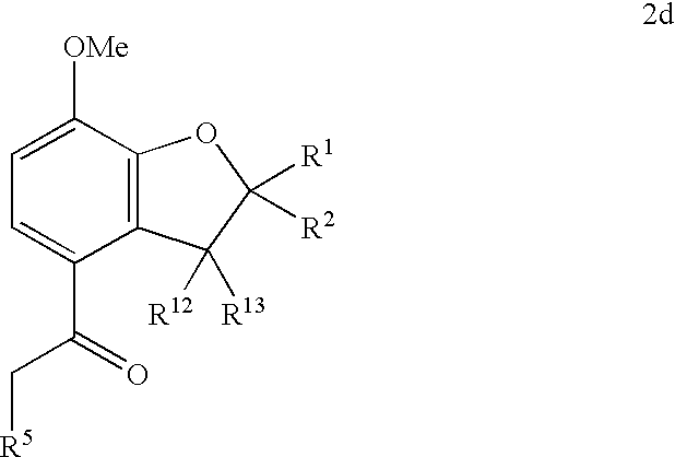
C1=C([OMe])C2=C(C(C(=O)C[R5])=C1)C([R13])([R12])C([R1])([R2])O2
